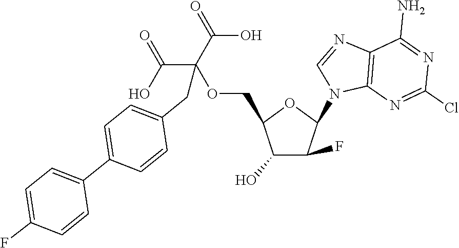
C1(O)C(F)C(N2C3=C(N=C2)C(N)=NC(Cl)=N3)OC1COC(C(O)=O)(C(O)=O)CC1=CC=C(C2=CC=C(F)C=C2)C=C1
